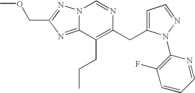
N12C(=NC(COC)=N1)C(CCC)=C(CC1=CC=NN1C1=C(F)C=CC=N1)N=C2
